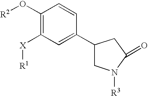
C1(O[R2])=C([X][R1])C=C(C2CN([R3])C(=O)C2)C=C1
